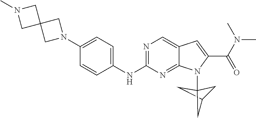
C1C2CC1(N1C3=NC(NC4=CC=C(N5CC6(C5)CN(C)C6)C=C4)=NC=C3C=C1C(N(C)C)=O)C2
